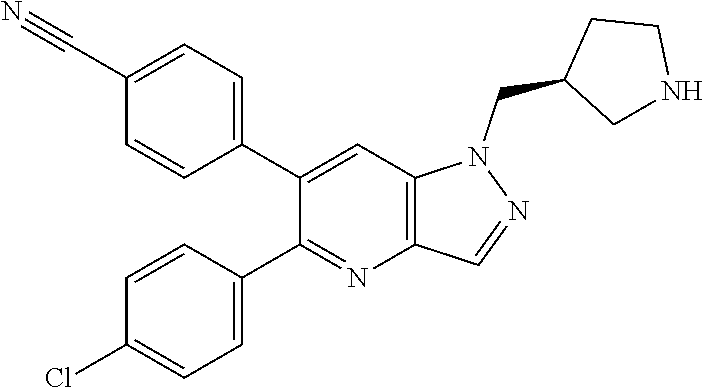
C1(C2=CC=C(C#N)C=C2)=CC2=C(N=C1C1=CC=C(Cl)C=C1)C=NN2CC1CNCC1
